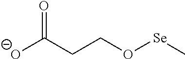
[O-]C(CCO[Se]C)=O
